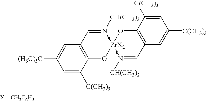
C1=C([C(CH3)3])C2=C(C=C1[(H3C)3C])C=N([CH(CH3)3])->[ZrX2]1(-N([CH(CH3)2])=CC3=C(C([C(CH3)3])=CC([C(CH3)3])=C3)O1)O2
